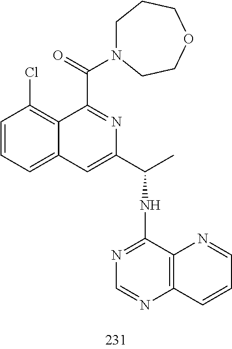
C1=CC=C2C(=C1Cl)C(C(=O)N1CCCOCC1)=NC(C(C)NC1=NC=NC3=C1N=CC=C3)=C2
